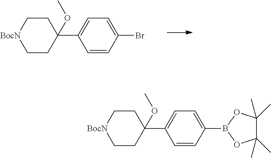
C1=C(Br)C=CC(C2(OC)CC[BocN]CC2)=C1.C1=C(B2OC(C)(C)C(C)(C)O2)C=CC(C2(OC)CC[BocN]CC2)=C1
